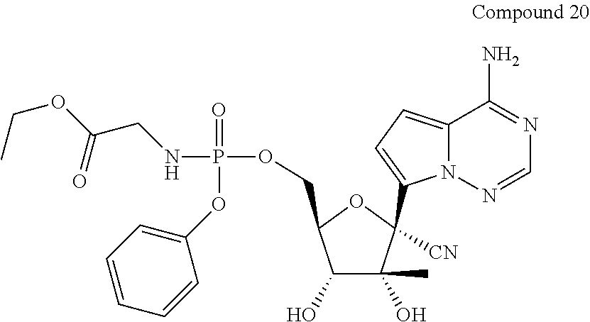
N(P(OCC1C(O)C(O)(C)C([CN])(C2=CC=C3N2N=CN=C3N)O1)(=O)OC1=CC=CC=C1)CC(OCC)=O
